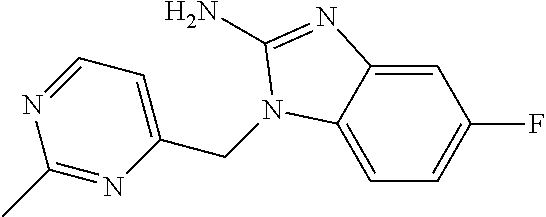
C1=C2C(=CC=C1F)N(CC1=CC=NC(C)=N1)C(N)=N2
